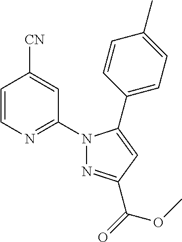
C1=CN=C(N2N=C(C(=O)OC)C=C2C2=CC=C(C)C=C2)C=C1[CN]
